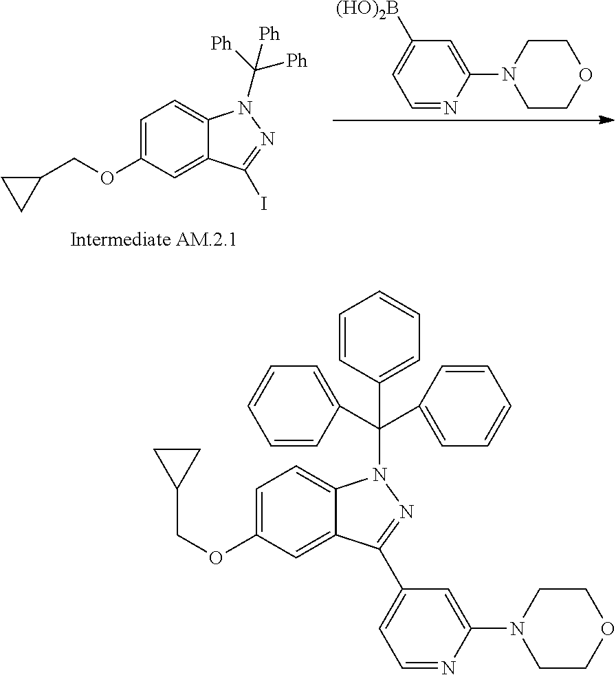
C(OC1=CC=C2C(=C1)C(C1=CC=NC(N3CCOCC3)=C1)=NN2C(C1=CC=CC=C1)(C1=CC=CC=C1)C1=CC=CC=C1)C1CC1.C1=NC(N2CCOCC2)=CC([(HO)2B])=C1.C1(COC2=CC=C3C(=C2)C(I)=NN3C([Ph])([Ph])[Ph])CC1
